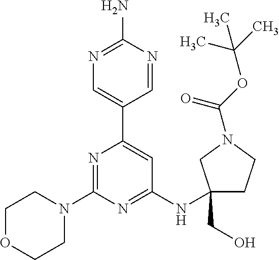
N1=C(N)N=CC(C2=CC(NC3(CO)CCN(C(=O)OC(C)(C)C)C3)=NC(N3CCOCC3)=N2)=C1
